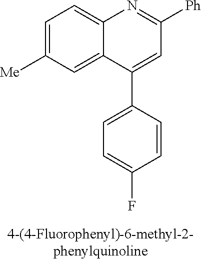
C1=C([Me])C=C2C(=C1)N=C([Ph])C=C2C1=CC=C(F)C=C1
